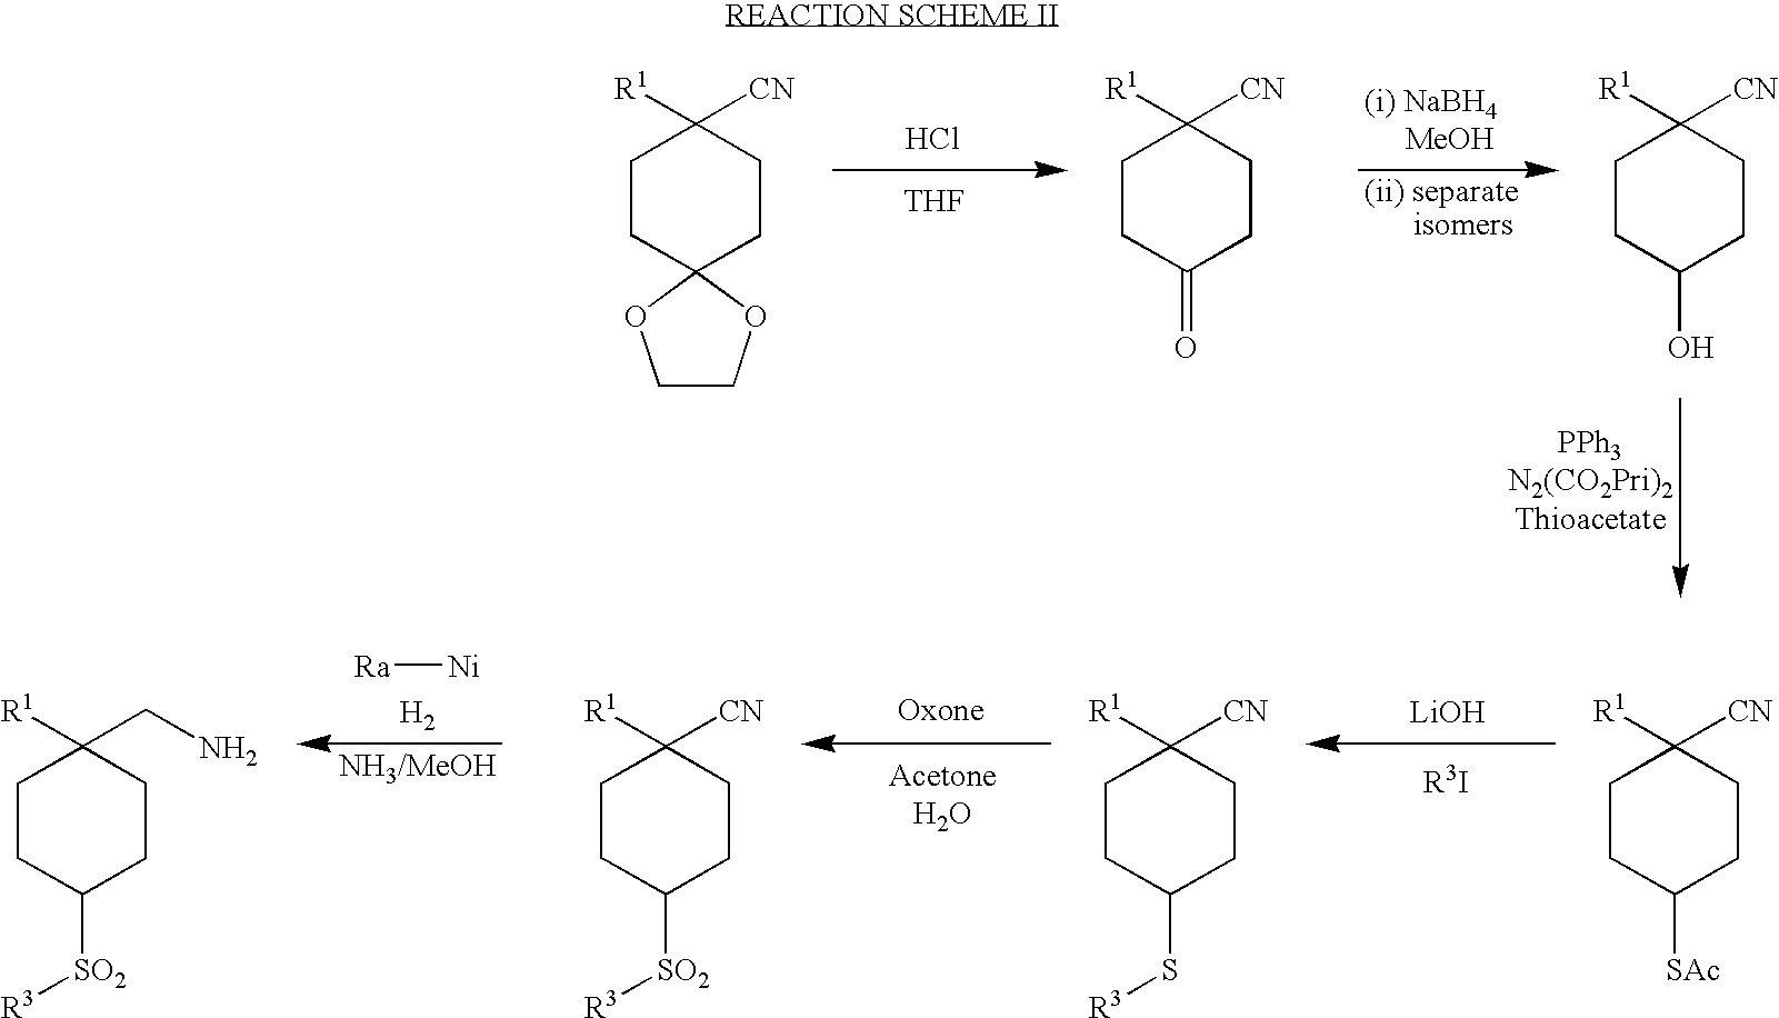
C1CC(O)CCC1([R1])[CN].C1CC(=O)CCC1([R1])[CN].Cl.[THF].C1CC2(CCC1([R1])[CN])OCCO2.C1CC([SO2][R3])CCC1([R1])CN.C1CC([SO2][R3])CCC1([R1])[CN].C1CC(S[R3])CCC1([R1])[CN].[LiOH].C1CC([SAc])CCC1([R1])[CN].[Ra][Ni]
